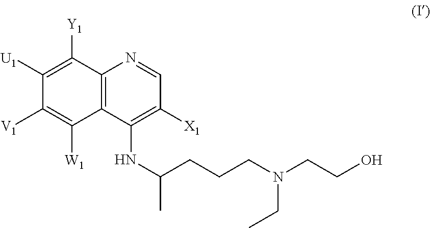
C12=C(C(NC(CCCN(CCO)CC)C)=C([X1])C=N1)C([W1])=C([V1])C([U1])=C2[Y1]
